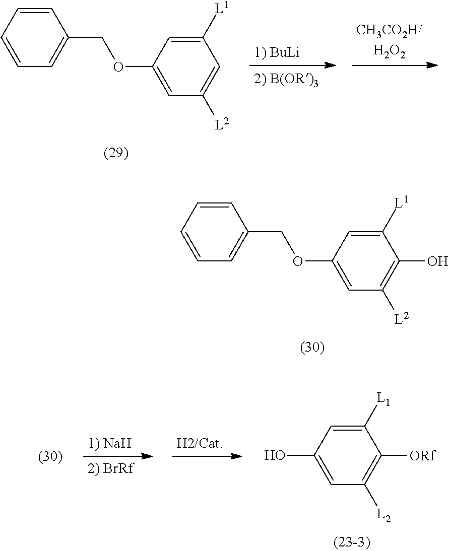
C1=CC=CC=C1COC1=CC([L2])=CC([L1])=C1.C1=CC=CC=C1COC1=CC([L2])=C(O)C([L1])=C1.OC1=CC([L2])=C([ORf])C([L1])=C1
